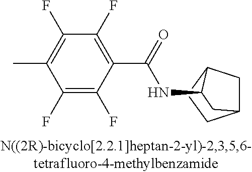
C1(F)=C(F)C(C(=O)NC2C3CC(CC3)C2)=C(F)C(F)=C1C
